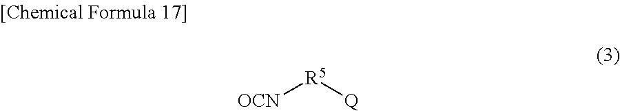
[OCN][R5][Q]
